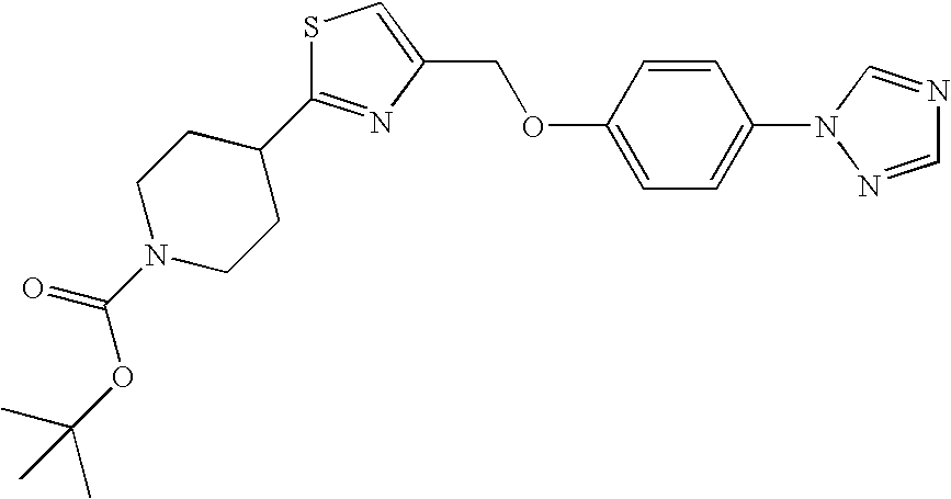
S1C(C2CCN(C(=O)OC(C)(C)C)CC2)=NC(COC2=CC=C(N3N=CN=C3)C=C2)=C1
